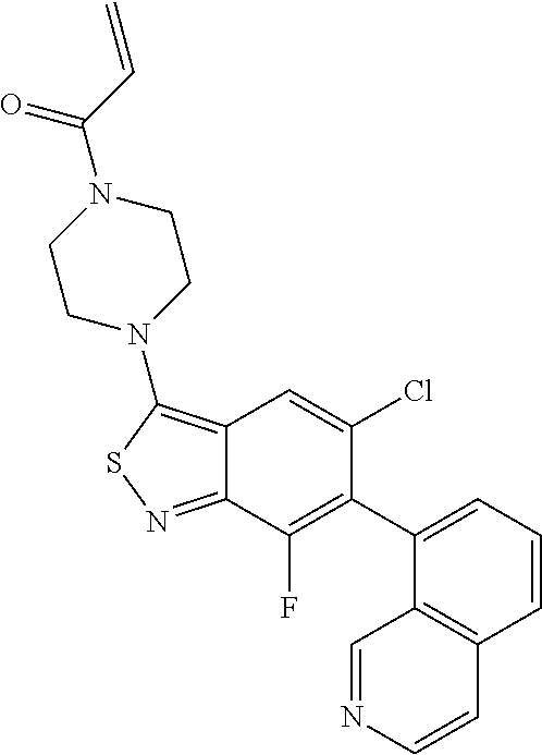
C12=C(N3CCN(C(C=C)=O)CC3)SN=C1C(F)=C(C1=CC=CC3=C1C=NC=C3)C(Cl)=C2
